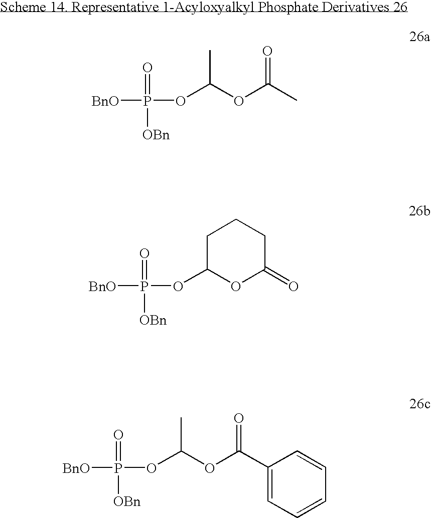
[BnO]P(=O)([OBn])OC(OC(C)=O)C.[BnO]P(=O)([OBn])OC1OC(=O)CCC1.[BnO]P(=O)([OBn])OC(OC(=O)C1=CC=CC=C1)C
